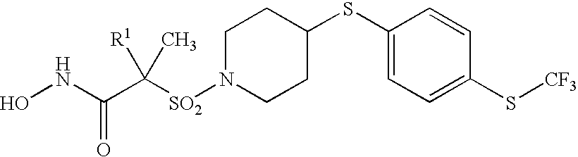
C1(SC2CCN([SO2]C(C(NO)=O)([R1])C)CC2)=CC=C(S[CF3])C=C1
